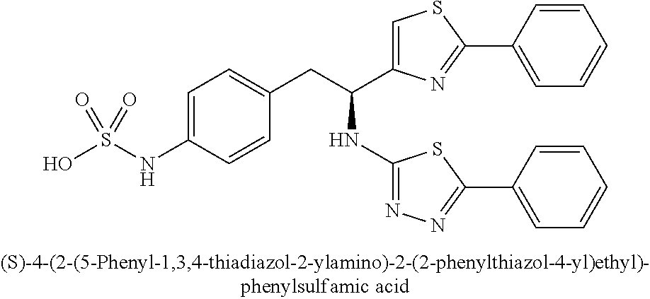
OS(NC1=CC=C(CC(C2=CSC(C3=CC=CC=C3)=N2)NC2=NN=C(C3=CC=CC=C3)S2)C=C1)(=O)=O
